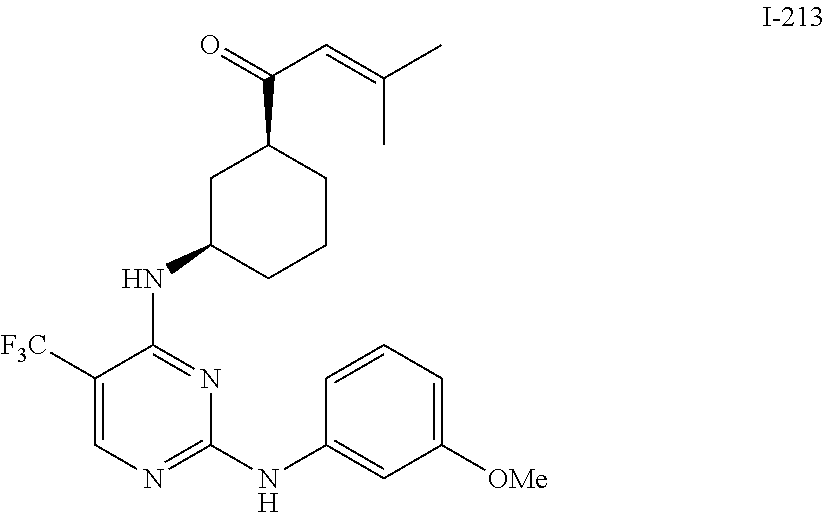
C(C1CC(NC2=NC(NC3=CC([OMe])=CC=C3)=NC=C2[F3C])CCC1)(=O)C=C(C)C
